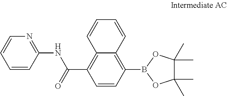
C1(NC(C2=C3C(=C(B4OC(C)(C)C(C)(C)O4)C=C2)C=CC=C3)=O)=NC=CC=C1
